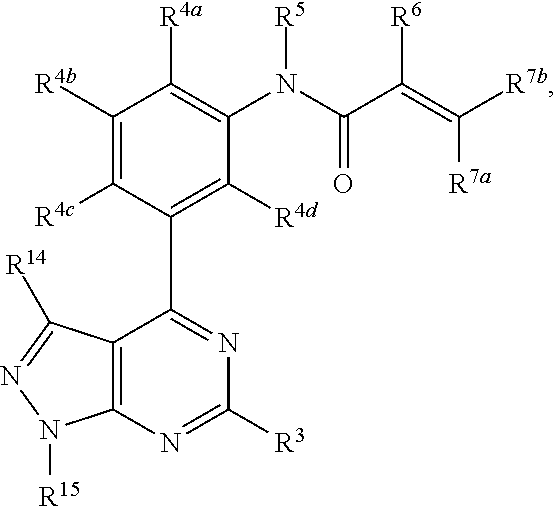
C1([R4b])=C([R4c])C(C2=NC([R3])=NC3=C2C([R14])=NN3[R15])=C([R4d])C(N([R5])C(=O)C(=C([R7a])[R7b])[R6])=C1[R4a]
